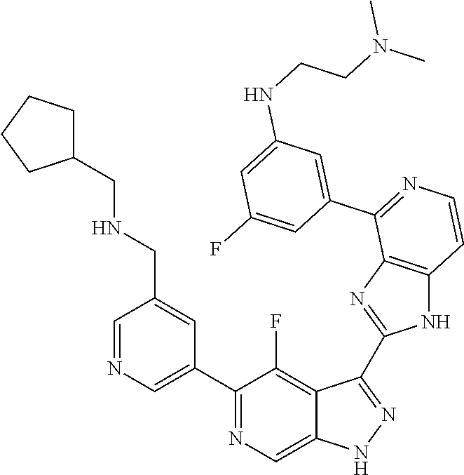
C1=NC=C(C2=NC=C3C(=C2F)C(C2=NC4=C(N2)C=CN=C4C2=CC(NCCN(C)C)=CC(F)=C2)=NN3)C=C1CNCC1CCCC1
